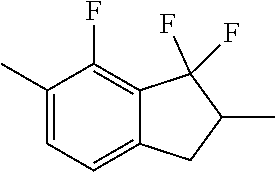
C12=CC=C(C)C(F)=C1C(F)(F)C(C)C2
